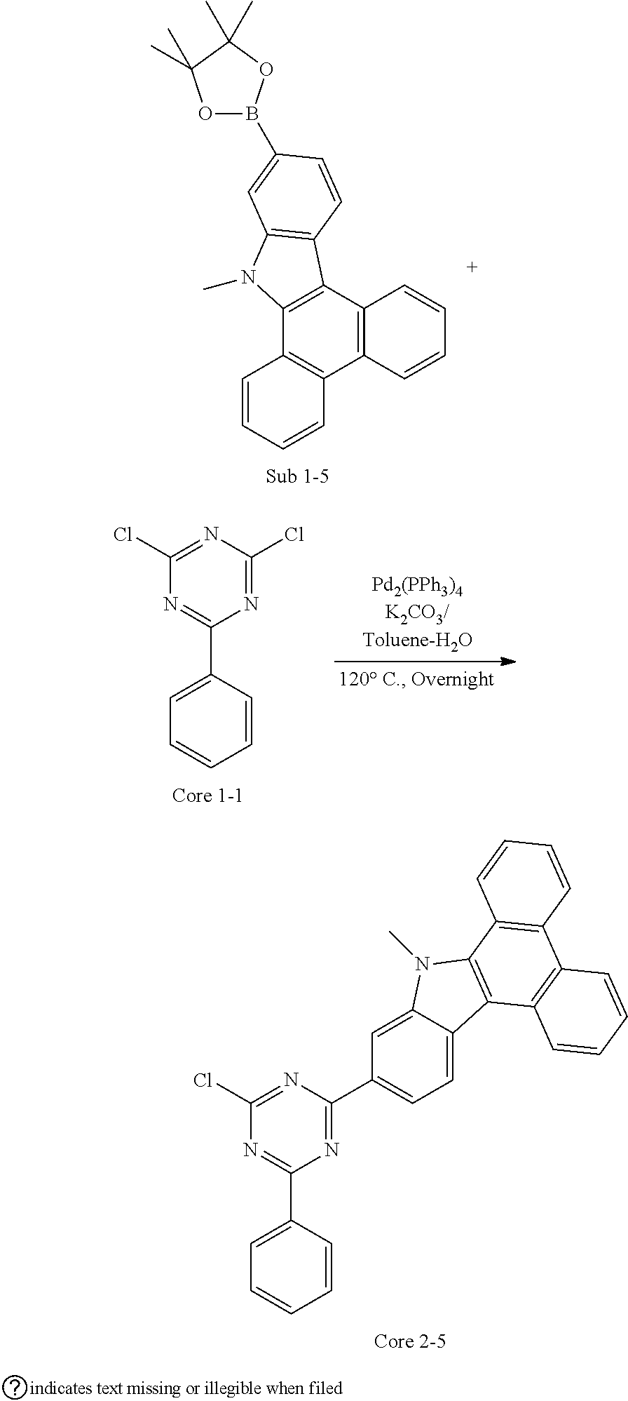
C12=C(C3=C(C4=C1C=CC=C4)N(C)C1=C3C=CC(B3OC(C)(C)C(C)(C)O3)=C1)C=CC=C2.N1=C(Cl)N=C(Cl)N=C1C1=CC=CC=C1.N1=C(C2=CC=C3C(=C2)N(C)C2=C3C3=C(C4=C2C=CC=C4)C=CC=C3)N=C(Cl)N=C1C1=CC=CC=C1
